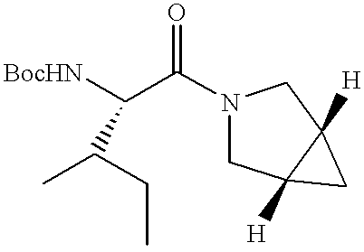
[BocHN]C(C(N1CC2([H])C([H])(C1)C2)=O)C(C)CC
